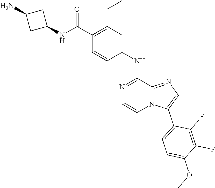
N(C(C1=C(CC)C=C(NC2=NC=CN3C2=NC=C3C2=CC=C(OC)C(F)=C2F)C=C1)=O)C1CC(N)C1
